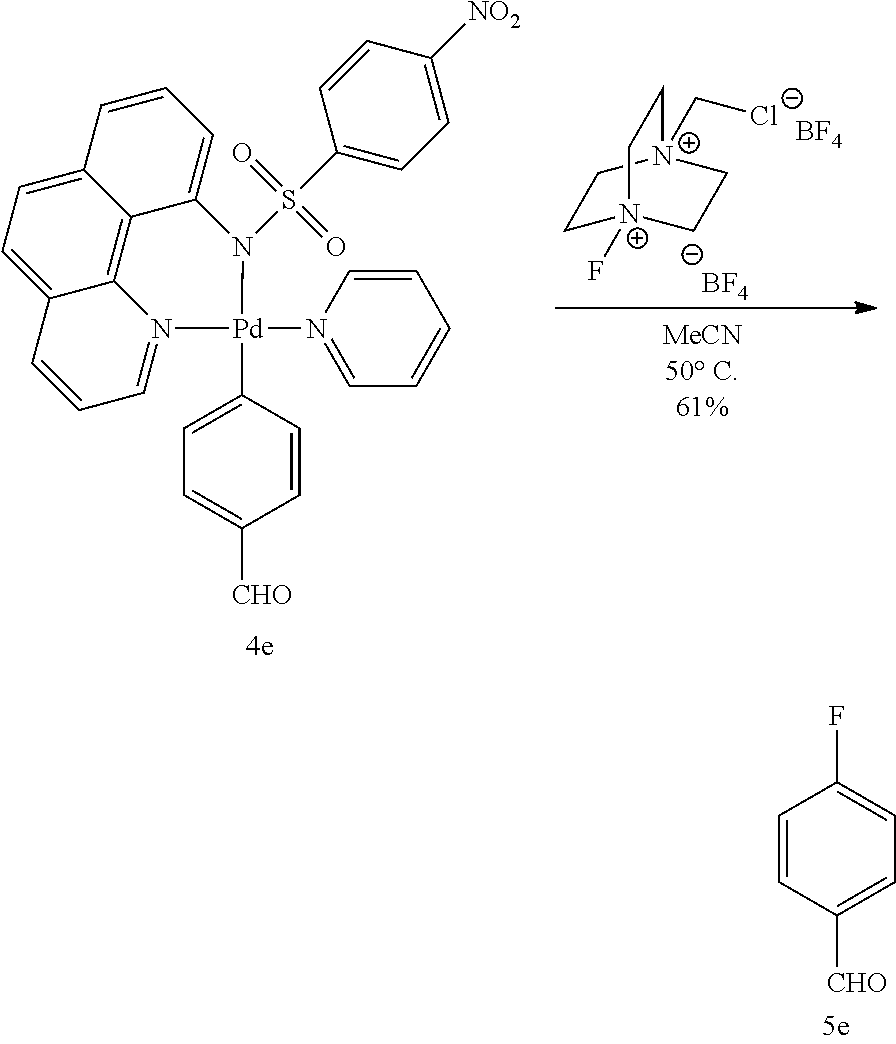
C1=CC([CHO])=CC=C1F.C1[N+]2(C[Cl-])CC[N+](F)(C1)CC2.[BF4].[BF4].C1=C2C3=C4C(=CC=C3C=C1)C=CC=N4[Pd](N1=CC=CC=C1)(C1=CC=C([CHO])C=C1)N2S(C1=CC=C([NO2])C=C1)(=O)=O
